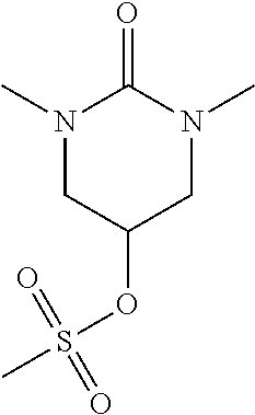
N1(C)CC(OS(C)(=O)=O)CN(C)C1=O
